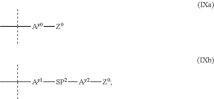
CC(C)(C)[Ay0][Z0].CC(C)(C)[Ay1][SP2][Ay2][Z0]
